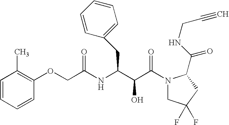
C1=CC(C)=C(OCC(NC(C(C(N2CC(F)(F)CC2C(NCC#C)=O)=O)O)CC2=CC=CC=C2)=O)C=C1
